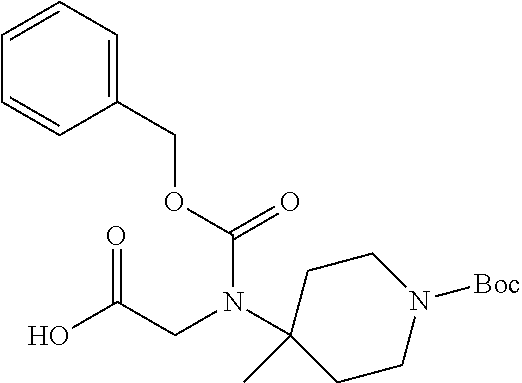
C1=CC=C(COC(N(C2(C)CCN([Boc])CC2)CC(O)=O)=O)C=C1
